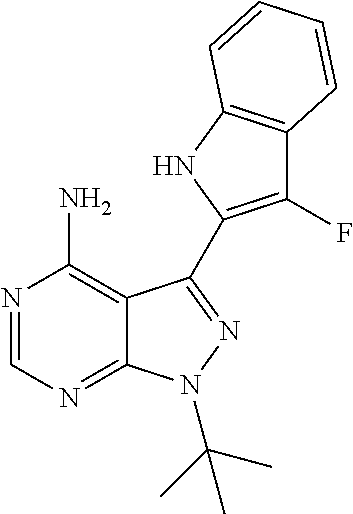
C12=C(N)N=CN=C1N(C(C)(C)C)N=C2C1=C(F)C2=C(N1)C=CC=C2
